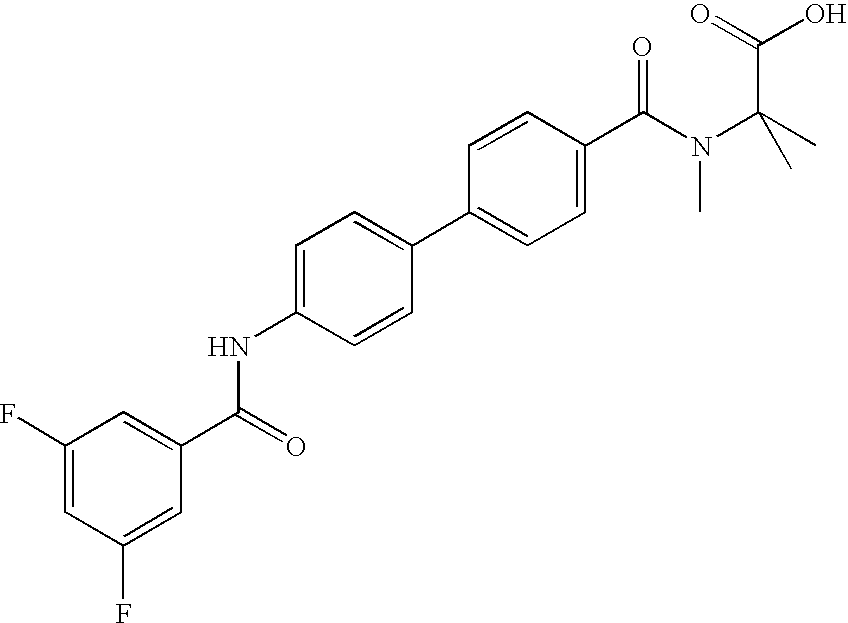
C1=C(NC(C2=CC(F)=CC(F)=C2)=O)C=CC(C2=CC=C(C(N(C(C)(C)C(=O)O)C)=O)C=C2)=C1
